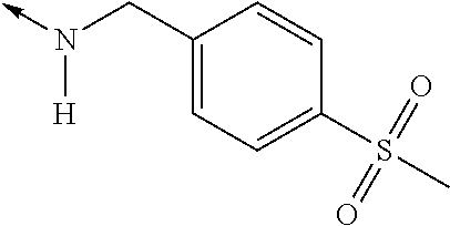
N([H])(->C)CC1=CC=C(S(C)(=O)=O)C=C1
